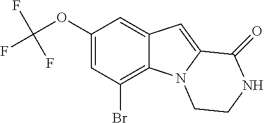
C1(OC(F)(F)F)=CC(Br)=C2C(=C1)C=C1N2CCNC1=O
